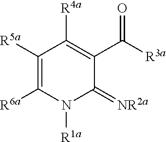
C1([R5a])=C([R6a])N([R1a])C(=[NR2a])C(C([R3a])=O)=C1[R4a]
